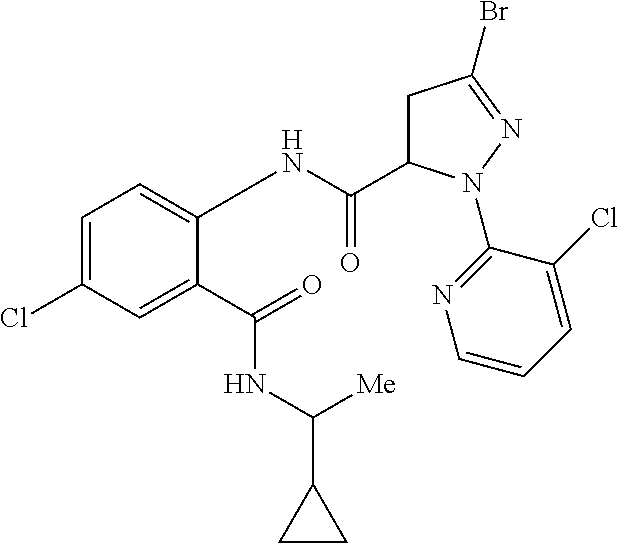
C1=C(Cl)C=C(C(=O)NC(C2CC2)[Me])C(NC(C2CC(Br)=NN2C2=NC=CC=C2Cl)=O)=C1
